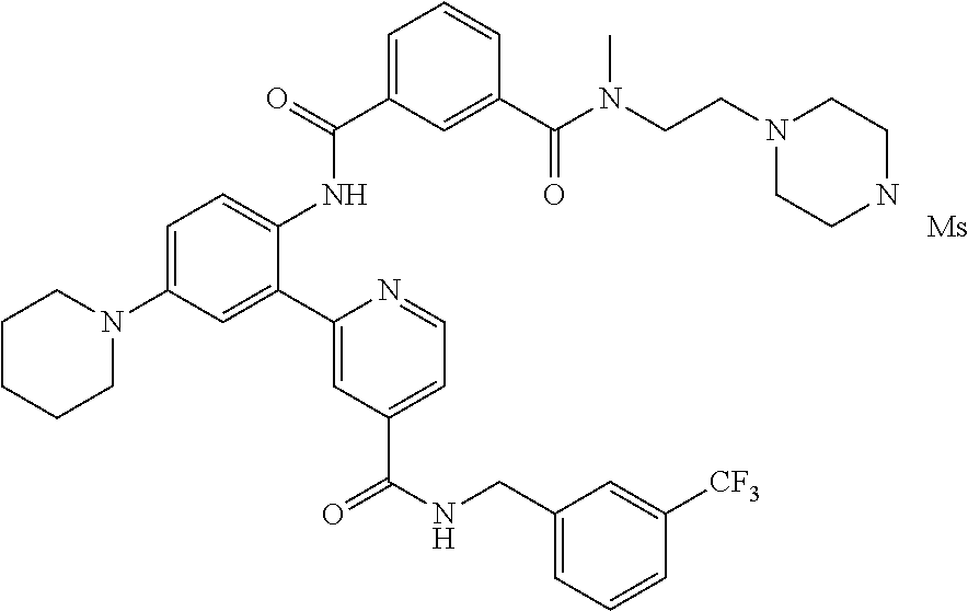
C1=C(N2CCCCC2)C=C(C2=CC(C(NCC3=CC=CC([CF3])=C3)=O)=CC=N2)C(NC(C2=CC=CC(C(N(CCN3CCNCC3)C)=O)=C2)=O)=C1.[Ms]
